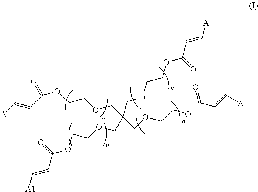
[A1]C=CC(OCCOCC(COCCOC(C=C[A])=O)(COCCOC(=O)C=C[A])COCCOC(C=C[A])=O)=O
